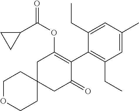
C1OCCC2(C1)CC(=O)C(C1=C(CC)C=C(C)C=C1CC)=C(OC(=O)C1CC1)C2
